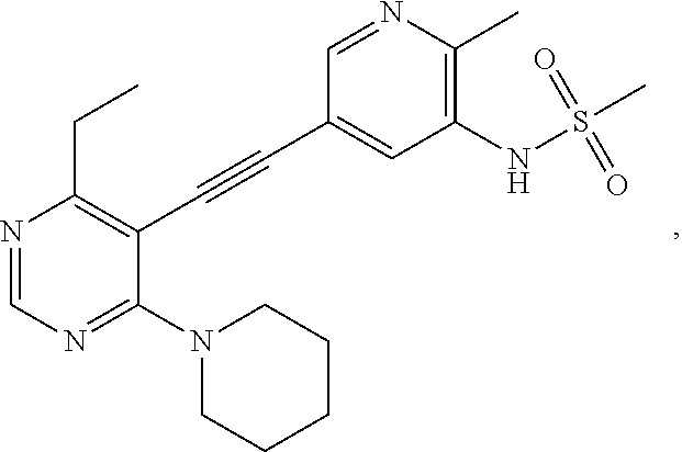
N1=CN=C(N2CCCCC2)C(C#CC2=CC(NS(C)(=O)=O)=C(C)N=C2)=C1CC
